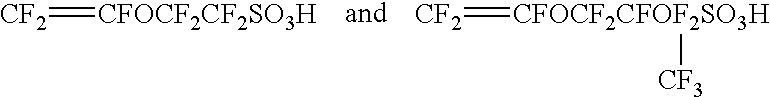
[CF2]=[CFOCF2CF2SO3H].[CF2]=[CFOCF2CFOF2SO3H][CF3]
